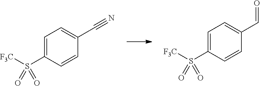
C1=C(S(=O)([F3C])=O)C=CC(C#N)=C1.C1=C(S(=O)([F3C])=O)C=CC(C=O)=C1
